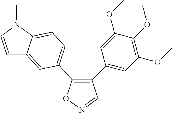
O1N=CC(C2=CC(OC)=C(OC)C(OC)=C2)=C1C1=CC=C2C(=C1)C=CN2C
